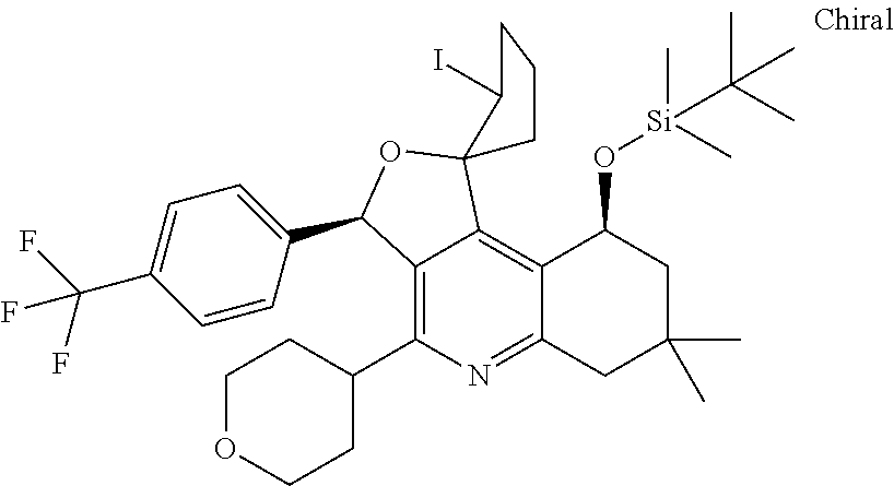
C1=CC(C2C3=C(C4CCOCC4)N=C4C(=C3C3(O2)CCCC3I)C(O[Si](C)(C)C(C)(C)C)CC(C)(C)C4)=CC=C1C(F)(F)F
